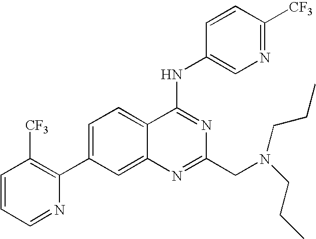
C1=CC=NC(C2=CC=C3C(=C2)N=C(CN(CCC)CCC)N=C3NC2=CN=C([CF3])C=C2)=C1[CF3]
